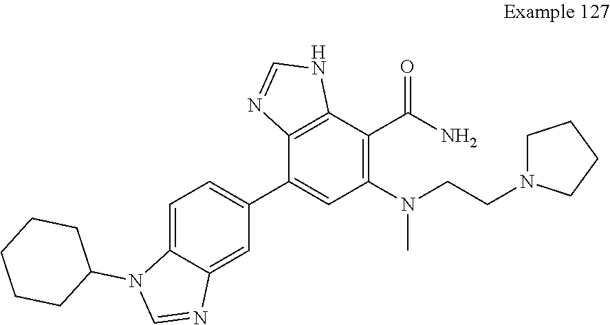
C1=C2C(=CC(C3=CC(N(CCN4CCCC4)C)=C(C(N)=O)C4=C3N=CN4)=C1)N=CN2C1CCCCC1
